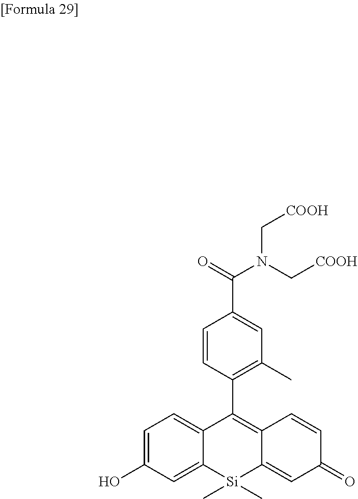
C1=C(O)C=C2C(=C1)C(C1=C(C)C=C(C(N(C[COOH])C[COOH])=O)C=C1)=C1C(=CC(=O)C=C1)[Si]2(C)C
